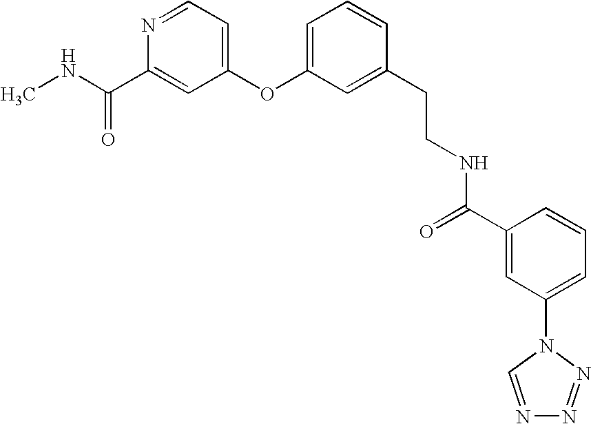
N(C(C1=CC(OC2=CC=CC(CCNC(C3=CC(N4N=NN=C4)=CC=C3)=O)=C2)=CC=N1)=O)C
